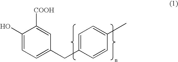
C1(O)=CC=C(CC2=CC=C(C)C=C2)C=C1[COOH]
